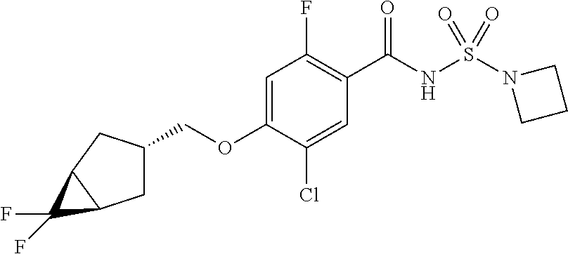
C1(F)=C(C(NS(N2CCC2)(=O)=O)=O)C=C(Cl)C(OCC2CC3C(C2)C3(F)F)=C1
